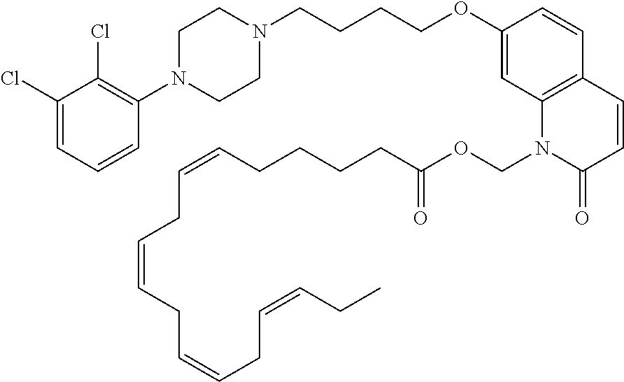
C1(Cl)=CC=CC(N2CCN(CCCCOC3=CC4=C(C=C3)C=CC(=O)N4COC(CCCCC=CCC=CCC=CCC=CCC)=O)CC2)=C1Cl
